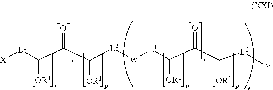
C([L1][X])(C(C([L2][W][L1]C(C(C([L2][Y])[OR1])=O)[OR1])[OR1])=O)[OR1]
